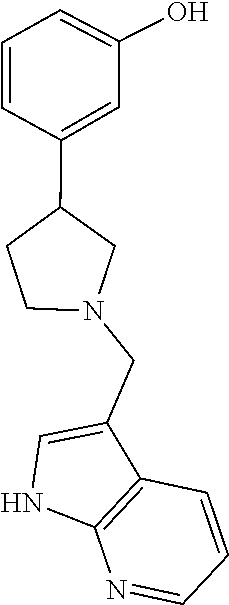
C1=CC=NC2=C1C(CN1CC(C3=CC(O)=CC=C3)CC1)=CN2
